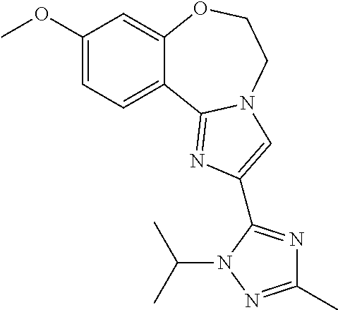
C1(OC)=CC=C2C(=C1)OCCN1C2=NC(C2=NC(C)=NN2C(C)C)=C1
